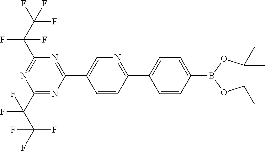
C1(C(C(F)(F)F)(F)F)=NC(C2=CN=C(C3=CC=C(B4OC(C)(C)C(C)(C)O4)C=C3)C=C2)=NC(C(C(F)(F)F)(F)F)=N1
